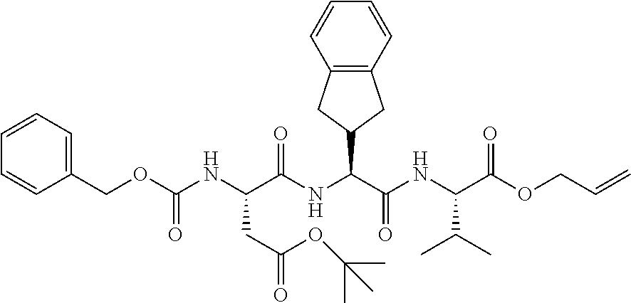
C1=CC(COC(NC(C(NC(C(NC(C(=O)OCC=C)C(C)C)=O)C2CC3=C(C2)C=CC=C3)=O)CC(=O)OC(C)(C)C)=O)=CC=C1
